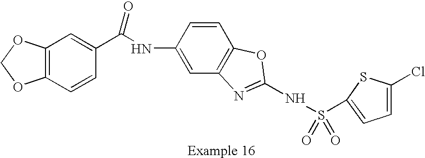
C1=C(NC(C2=CC3=C(C=C2)OCO3)=O)C=CC2=C1N=C(NS(=O)(=O)C1=CC=C(Cl)S1)O2
